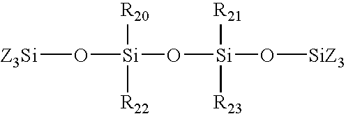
[Z3Si]O[Si](O[Si](O[SiZ3])([R21])[R23])([R20])[R22]
